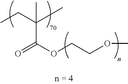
C(C)C(C)(C(=O)OCCOC)C
